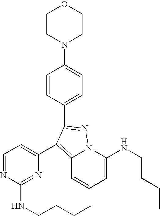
C1=C(NCCCC)N2C(=C(C3=CC=NC(NCCCC)=N3)C(C3=CC=C(N4CCOCC4)C=C3)=N2)C=C1
